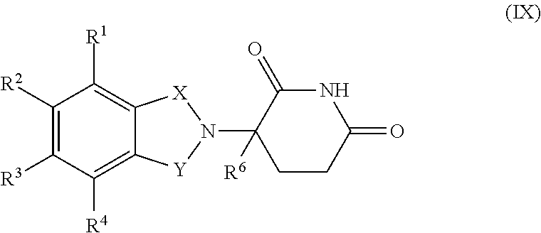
C1([R2])=C([R3])C([R4])=C2C(=C1[R1])[X]N(C1([R6])C(=O)NC(=O)CC1)[Y]2
